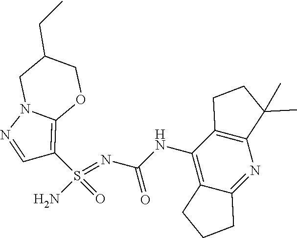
C(NC1=C2C(=NC3=C1CCC3(C)C)CCC2)(N=S(N)(=O)C1=C2N(N=C1)CC(CC)CO2)=O
